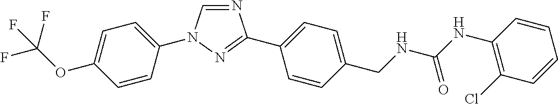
C1=C(OC(F)(F)F)C=CC(N2C=NC(C3=CC=C(CNC(NC4=C(Cl)C=CC=C4)=O)C=C3)=N2)=C1
